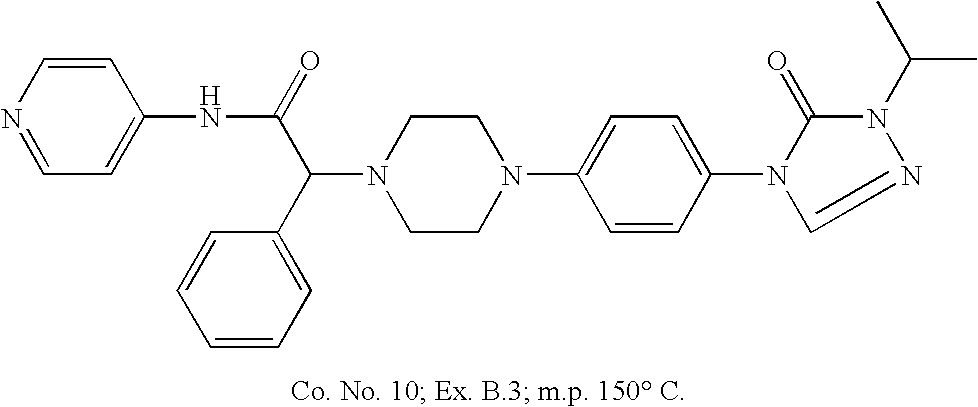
N1(C(C2=CC=CC=C2)C(=O)NC2=CC=NC=C2)CCN(C2=CC=C(N3C(=O)N(C(C)C)N=C3)C=C2)CC1
